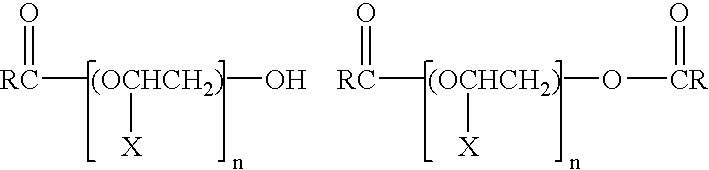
O=[RC][(OCHCH2)]([X])O.O=[RC][(OCHCH2)]([X])O[CR]=O
